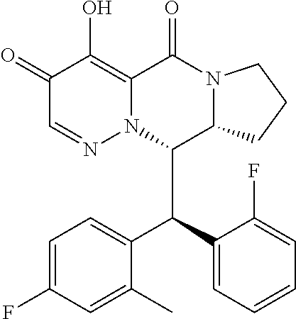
C1(=O)C=NN2C(=C1O)C(=O)N1C(C2C(C2=CC=CC=C2F)C2=CC=C(F)C=C2C)CCC1
